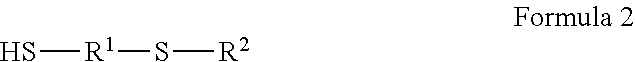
S[R1]S[R2]
